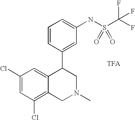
C1(Cl)=CC(Cl)=C2C(=C1)C(C1=CC(NS(C(F)(F)F)(=O)=O)=CC=C1)CN(C)C2
